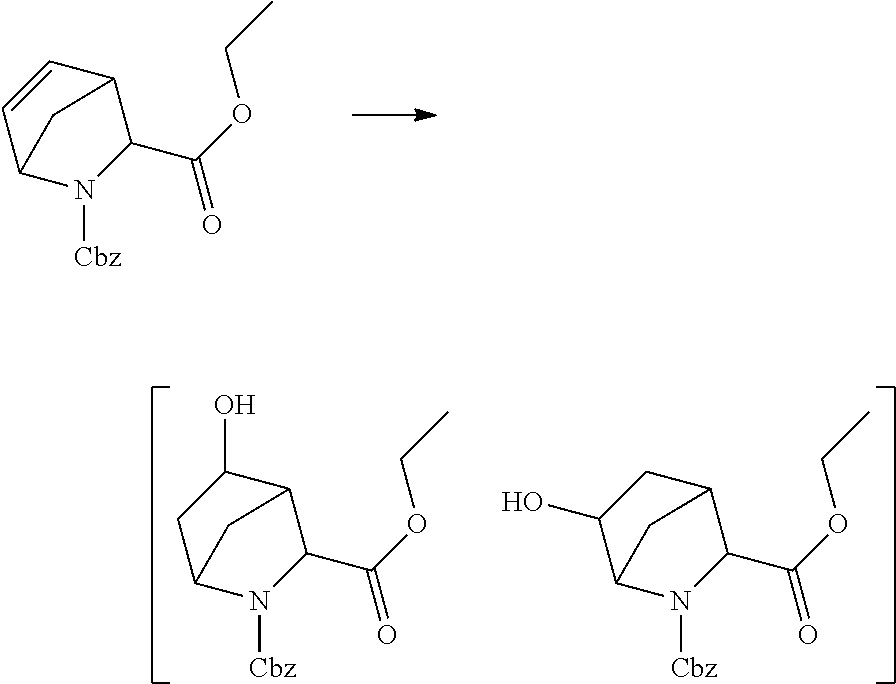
C1(C(OCC)=O)C2C=CC(N1[Cbz])C2.C1(C(OCC)=O)C2C(O)CC(N1[Cbz])C2.C1(C(OCC)=O)C2CC(O)C(N1[Cbz])C2
